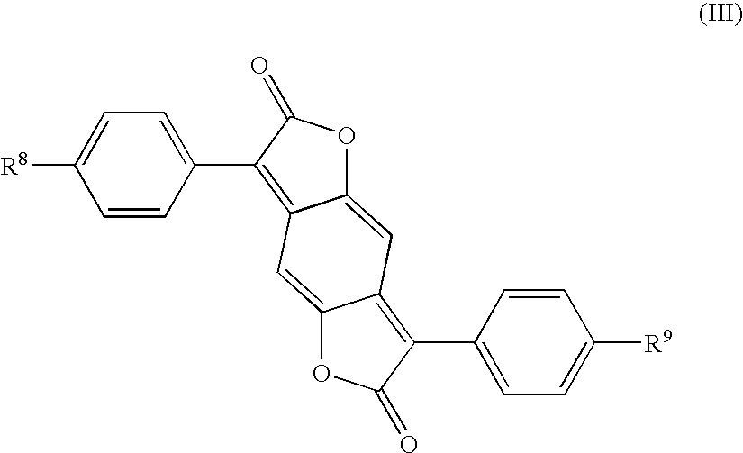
C1=CC(C2=C3C(=CC4=C(C5=CC=C([R9])C=C5)C(=O)OC4=C3)OC2=O)=CC=C1[R8]
